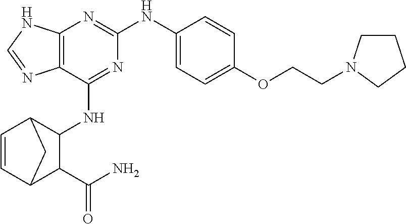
C12=C(C(NC3C4C=CC(C3C(N)=O)C4)=NC(NC3=CC=C(OCCN4CCCC4)C=C3)=N1)N=CN2
